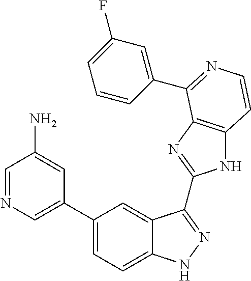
C1(C2=CN=CC(N)=C2)=CC=C2C(=C1)C(C1=NC3=C(N1)C=CN=C3C1=CC(F)=CC=C1)=NN2
